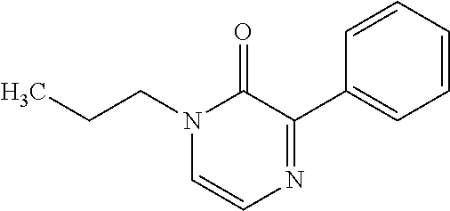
C(N1C=CN=C(C2=CC=CC=C2)C1=O)CC
